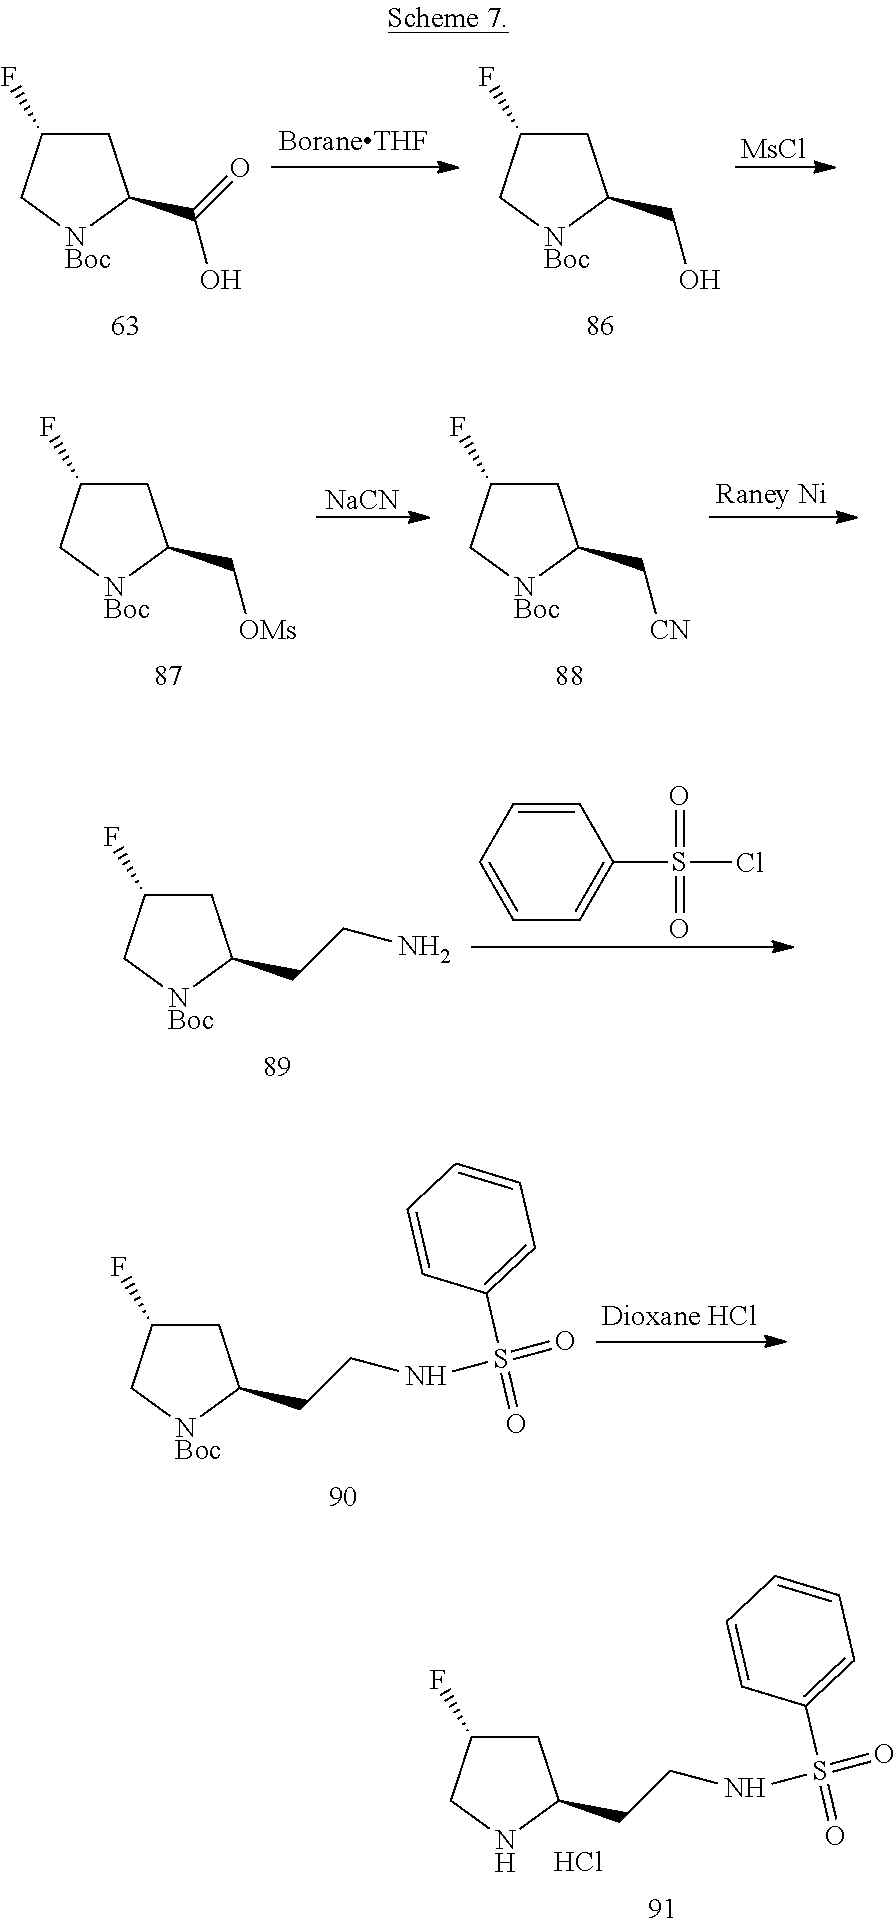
C1C(F)C[NBoc]C1C(O)=O.C1C(F)C[NBoc]C1CO.[MsCl].C1C(F)C[NBoc]C1C[OMs].C1C(F)C[NBoc]C1C[CN].[Raney Ni].[NaCN].C1C(F)C[NBoc]C1CCN.C1=CC=CC=C1S(Cl)(=O)=O.C1C(F)C[NBoc]C1CCNS(=O)(=O)C1=CC=CC=C1.C1C(F)CNC1CCNS(=O)(=O)C1=CC=CC=C1.Cl
